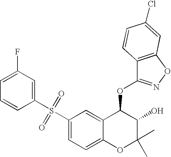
C1(S(C2=CC=C3C(=C2)C(OC2=NOC4=C2C=CC(Cl)=C4)C(O)C(C)(C)O3)(=O)=O)=CC(F)=CC=C1
